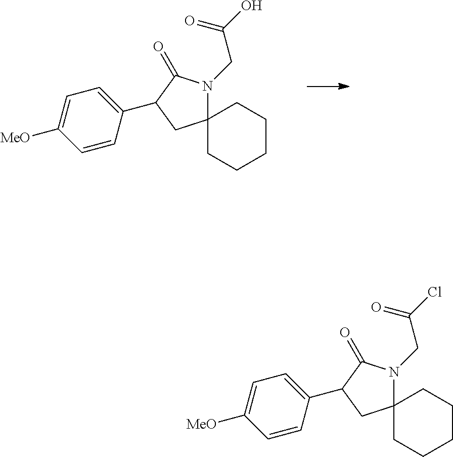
C12(N(CC(=O)O)C(=O)C(C3=CC=C([MeO])C=C3)C1)CCCCC2.C12(N(CC(=O)Cl)C(=O)C(C3=CC=C([MeO])C=C3)C1)CCCCC2
